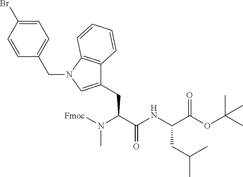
N(C(C(NC(C(OC(C)(C)C)=O)CC(C)C)=O)CC1=CN(CC2=CC=C(Br)C=C2)C2=C1C=CC=C2)([Fmoc])C
